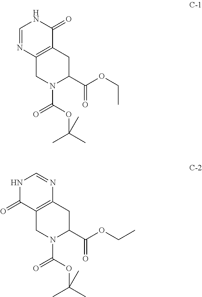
C12=C(CC(C(OCC)=O)N(C(OC(C)(C)C)=O)C1)C(=O)NC=N2.C12=C(CC(C(OCC)=O)N(C(OC(C)(C)C)=O)C1)N=CNC2=O
